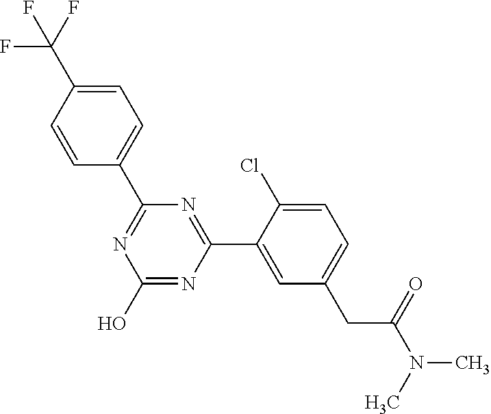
OC1=NC(C2=CC(CC(N(C)C)=O)=CC=C2Cl)=NC(C2=CC=C(C(F)(F)F)C=C2)=N1
